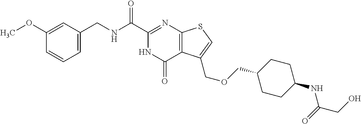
C1=C(CNC(C2=NC3=C(C(=O)N2)C(COCC2CCC(NC(=O)CO)CC2)=CS3)=O)C=C(OC)C=C1
